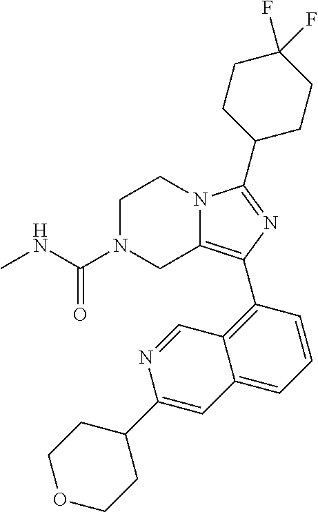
C1N(C(NC)=O)CC2=C(C3=C4C(=CC=C3)C=C(C3CCOCC3)N=C4)N=C(C3CCC(F)(F)CC3)N2C1
